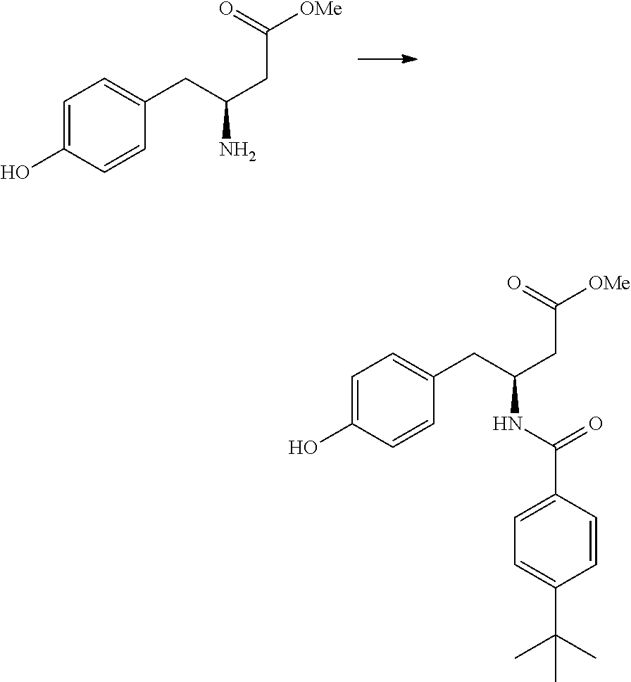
C1=C(O)C=CC(CC(CC([OMe])=O)N)=C1.C1=C(O)C=CC(CC(CC([OMe])=O)NC(=O)C2=CC=C(C(C)(C)C)C=C2)=C1
